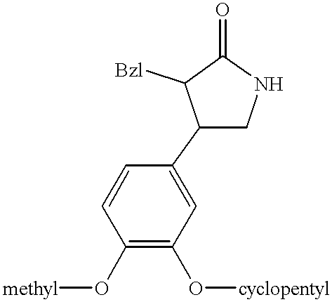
C1(C2=CC(O[cyclopentyl])=C(O[methyl])C=C2)CNC(=O)C1[Bzl]
